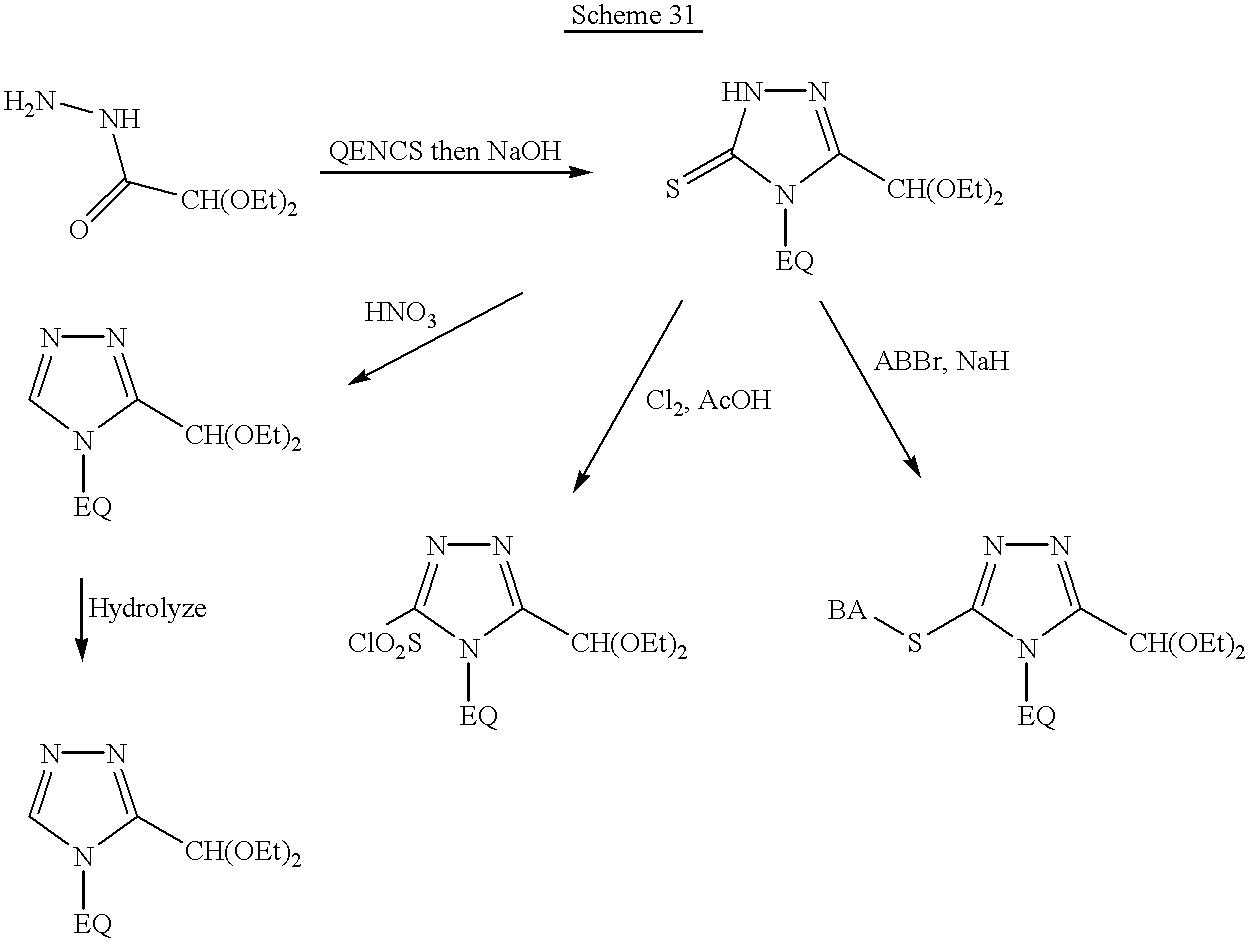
NNC([CH(OEt)2])=O.N1=C([CH(OEt)2])N([EQ])C(=S)N1.N1=C([CH(OEt)2])N([EQ])C(S[BA])=N1.N1=C([CH(OEt)2])N([EQ])C=N1.N1=C([CH(OEt)2])N([EQ])C=N1.N1=C([CH(OEt)2])N([EQ])C([ClO2S])=N1
